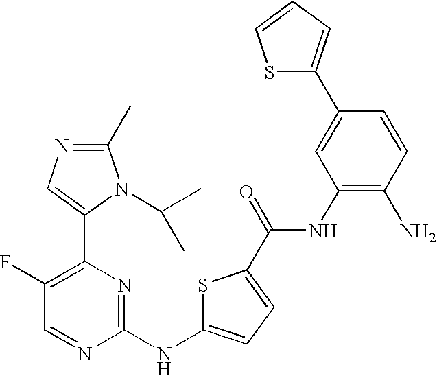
C1(C)=NC=C(C2=C(F)C=NC(NC3=CC=C(C(=O)NC4=C(N)C=CC(C5=CC=CS5)=C4)S3)=N2)N1C(C)C
